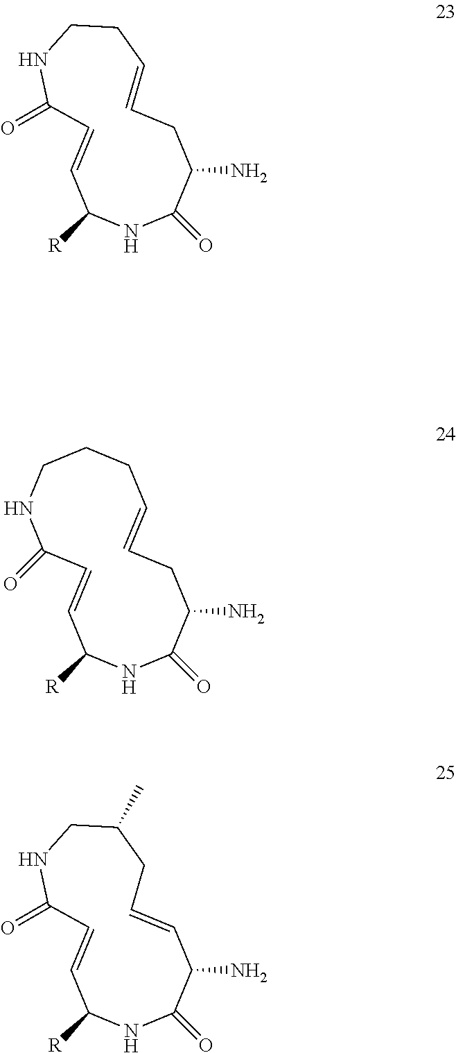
C1=CC(=O)NCCC=CCC(N)C(=O)NC1[R].C1=CC(=O)NCCCC=CCC(N)C(=O)NC1[R].C1=CC(=O)NCC(C)CC=CC(N)C(=O)NC1[R]
